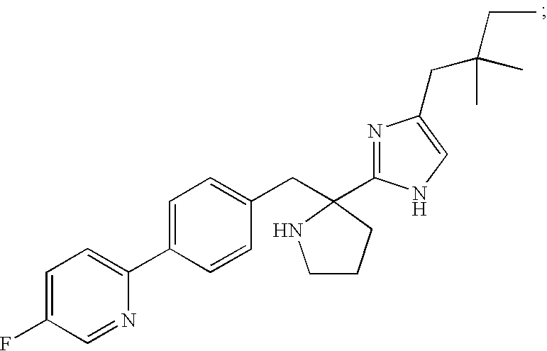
C1=C(F)C=NC(C2=CC=C(CC3(C4=NC(CC(C)(CC)C)=CN4)NCCC3)C=C2)=C1
